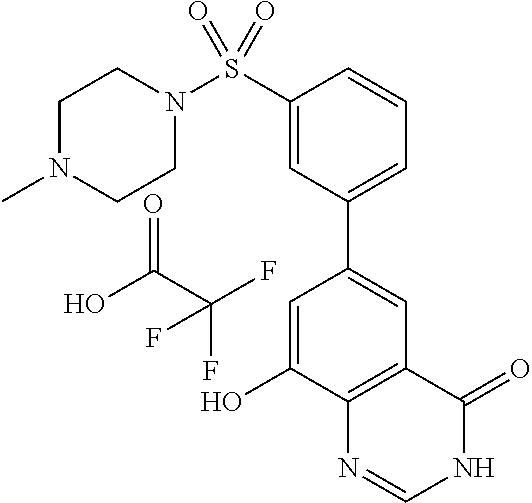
C1(S(N2CCN(C)CC2)(=O)=O)=CC(C2=CC3=C(C(O)=C2)N=CNC3=O)=CC=C1.O=C(C(F)(F)F)O
